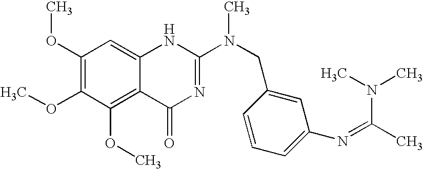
C1(OC)=C(OC)C(OC)=C2C(=C1)NC(N(CC1=CC(N=C(C)N(C)C)=CC=C1)C)=NC2=O
